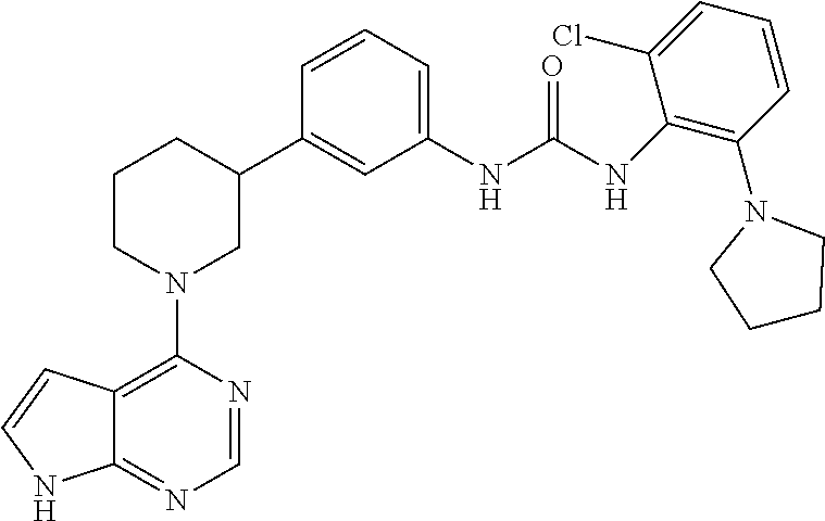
C12=C(N3CC(C4=CC(NC(NC5=C(N6CCCC6)C=CC=C5Cl)=O)=CC=C4)CCC3)N=CN=C1NC=C2
